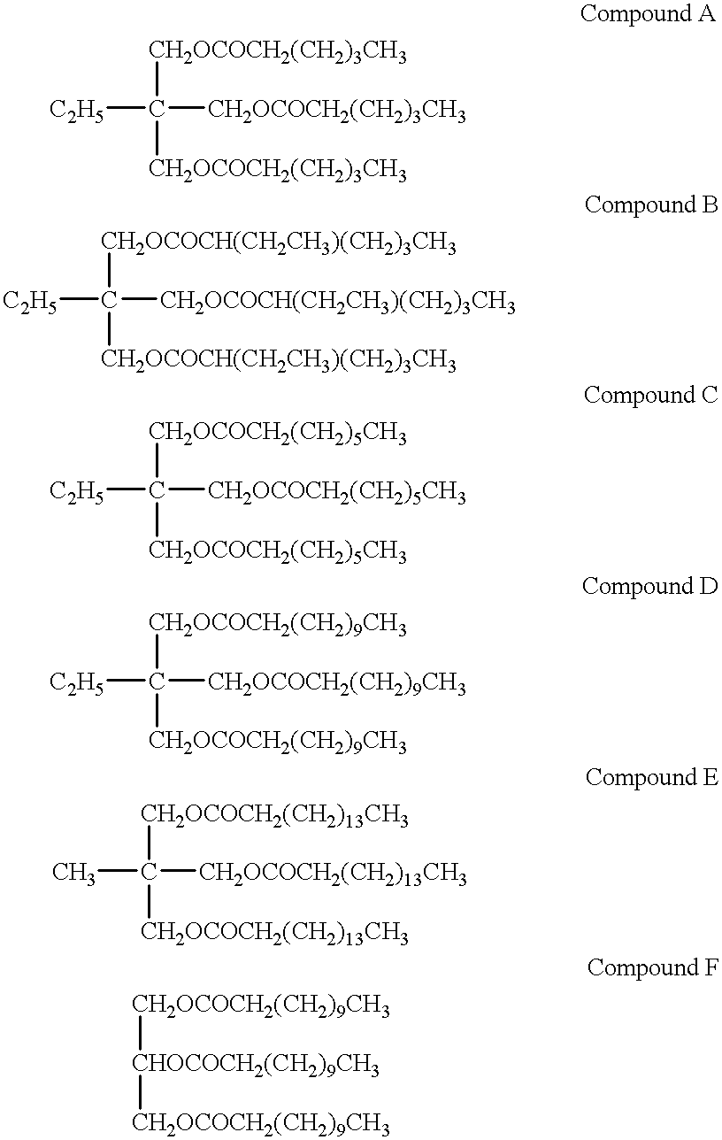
[C2H5]C([CH2OCOCH2(CH2)3CH3])([CH2OCOCH2(CH2)3CH3])[CH2OCOCH2(CH2)3CH3].[C2H5]C([CH2OCOCH(CH2CH3)(CH2)3CH3])([CH2OCOCH(CH2CH3)(CH2)3CH3])[CH2OCOCH(CH2CH3)(CH2)3CH3].[C2H5]C([CH2OCOCH2(CH2)5CH3])([CH2OCOCH2(CH2)5CH3])[CH2OCOCH2(CH2)5CH3].[C2H5]C([CH2OCOCH2(CH2)9CH3])([CH2OCOCH2(CH2)9CH3])[CH2OCOCH2(CH2)9CH3].CC([CH2OCOCH2(CH2)13CH3])([CH2OCOCH2(CH2)13CH3])[CH2OCOCH2(CH2)13CH3].[CHOCOCH2(CH2)9CH3]([CH2OCOCH2(CH2)9CH3])[CH2OCOCH2(CH2)9CH3]
